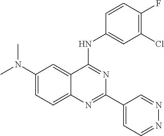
C12=CC=C(N(C)C)C=C1C(NC1=CC(Cl)=C(F)C=C1)=NC(C1=CC=NN=C1)=N2
